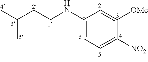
C1(NCCC(C)C)=CC=C([NO2])C([OMe])=C1
